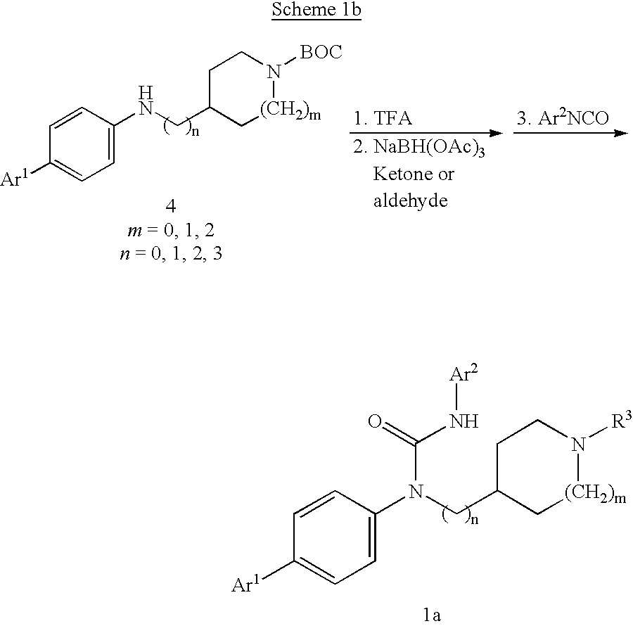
C1=CC(NCC2C[(CH2)m]N([BOC])CC2)=CC=C1[Ar1].C1=CC(N(CC2C[(CH2)m]N([R3])CC2)C(=O)N[Ar2])=CC=C1[Ar1]
